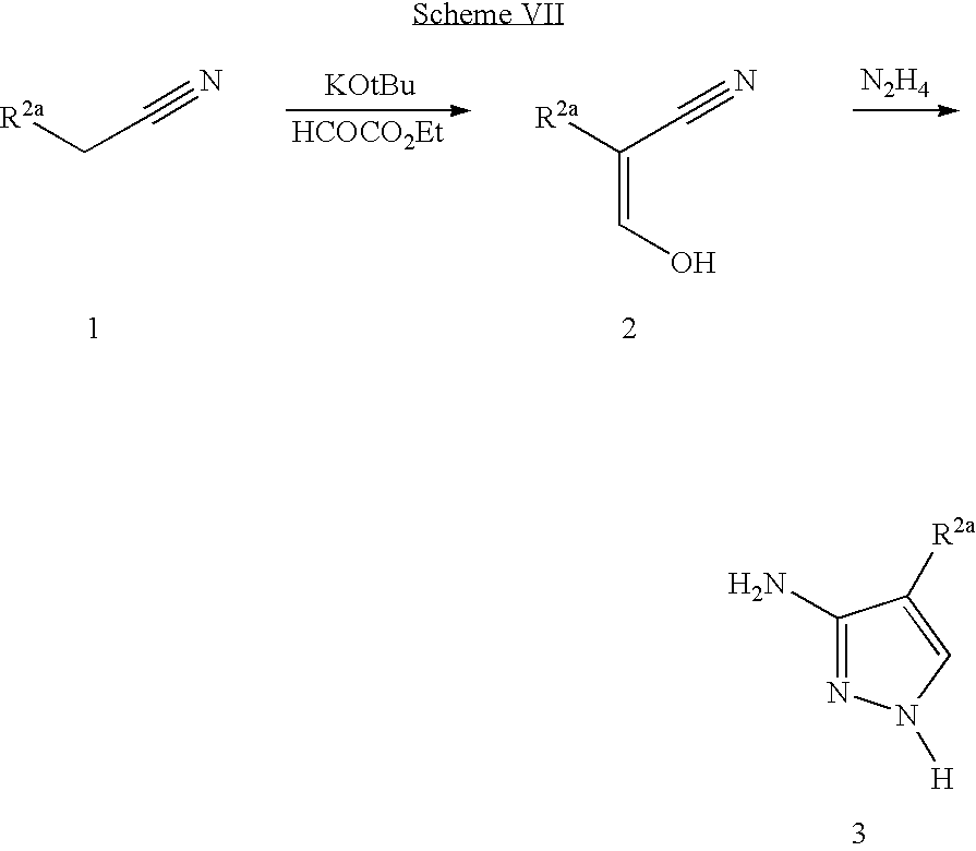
[R2a]CC#N.[HCOCO2Et].[R2a]C(C#N)=CO.[N2H4].C1(N)=NN([H])C=C1[R2a]
